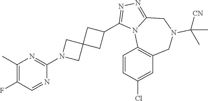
C1(C)=C(F)C=NC(N2CC3(C2)CC(C2=NN=C4N2C2=C(CN(C([CN])(C)C)C4)C=C(Cl)C=C2)C3)=N1
